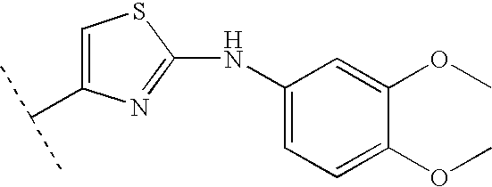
C1(NC2=CC=C(OC)C(OC)=C2)=NC(C(C)C)=CS1
